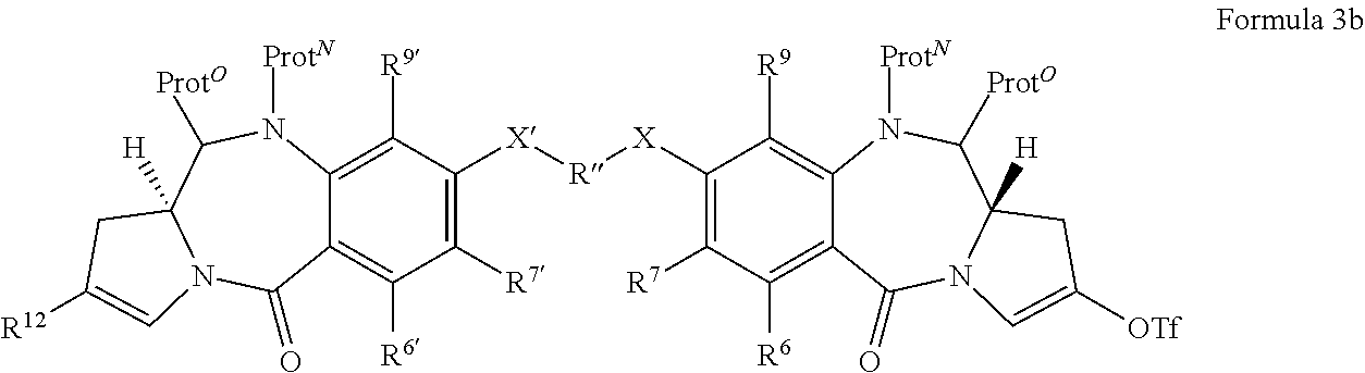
C12=C([R9])C([X][R][X]C3=C([R7])C([R6])=C4C(=C3[R9])N([ProtN])C([ProtO])C3([H])N(C4=O)C=C([OTf])C3)=C([R7])C([R6])=C1C(=O)N1C([H])(C([ProtO])N2[ProtN])CC([R12])=C1
